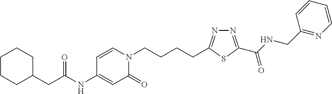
C1(NC(CC2CCCCC2)=O)=CC(=O)N(CCCCC2=NN=C(C(NCC3=NC=CC=C3)=O)S2)C=C1
